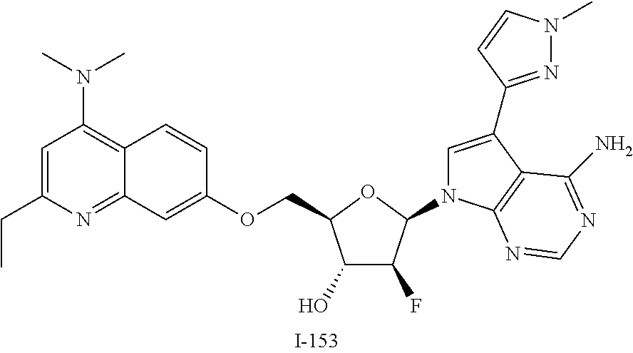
C1(O)C(F)C(N2C=C(C3=NN(C)C=C3)C3=C2N=CN=C3N)OC1COC1=CC2=NC(CC)=CC(N(C)C)=C2C=C1
